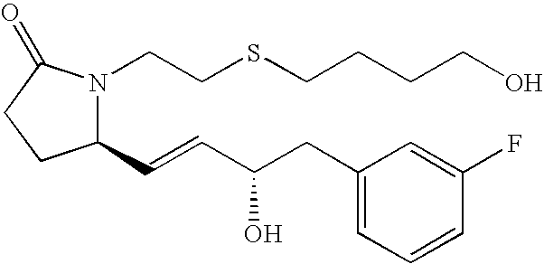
N1(CCSCCCCO)C(C=CC(CC2=CC=CC(F)=C2)O)CCC1=O
